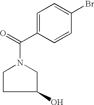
C1(C(=O)N2CCC(O)C2)=CC=C(Br)C=C1
